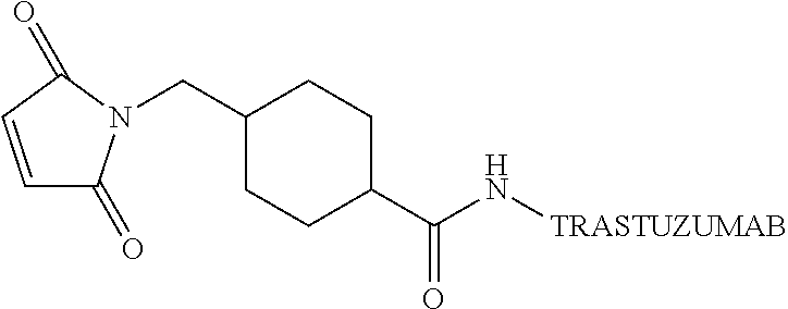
C1=CC(=O)N(CC2CCC(C(=O)N[TRASTUZUMAB])CC2)C1=O
